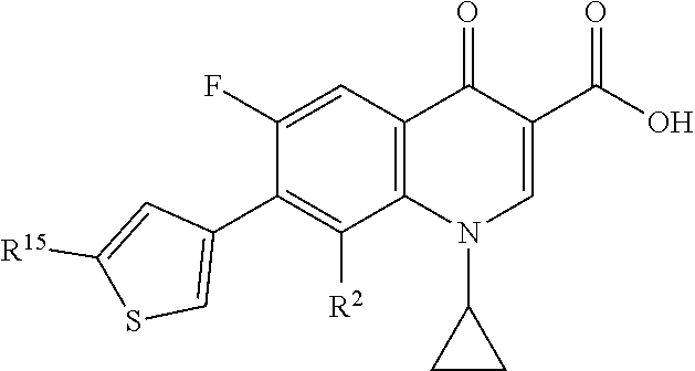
C1(C2=C([R2])C3=C(C=C2F)C(=O)C(C(O)=O)=CN3C2CC2)=CSC([R15])=C1
